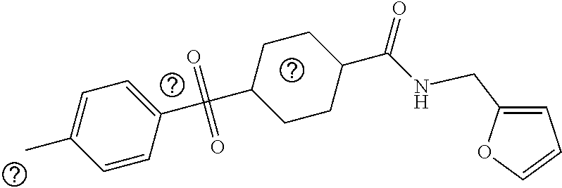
C1(C(=O)(=O)C2CCC(C(NCC3=CC=CO3)=O)CC2)=CC=C(C)C=C1
